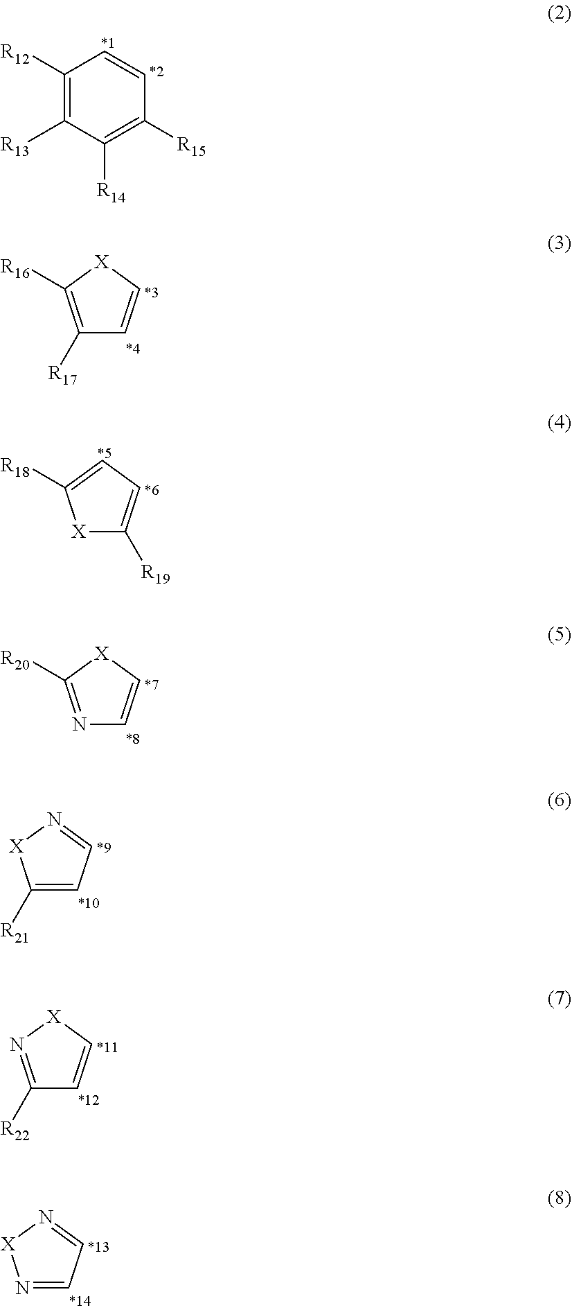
C1=CC([R12])=C([R13])C([R14])=C1[R15].[R16]C1=C([R17])C=C[X]1.[R18]C1=CC=C([R19])[X]1.[R20]C1=NC=C[X]1.C1([R21])=CC=N[X]1.C1([R22])=N[X]C=C1.N1=CC=N[X]1
